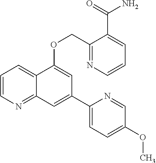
C1=CN=C2C(=C1)C(OCC1=NC=CC=C1C(=O)N)=CC(C1=CC=C(OC)C=N1)=C2
